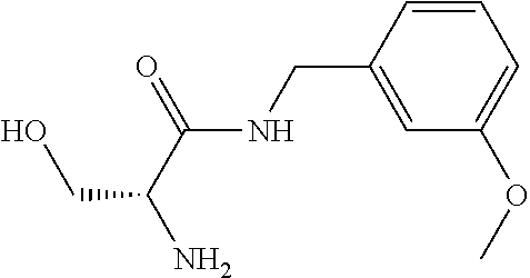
N(C(=O)C(N)CO)CC1=CC(OC)=CC=C1
